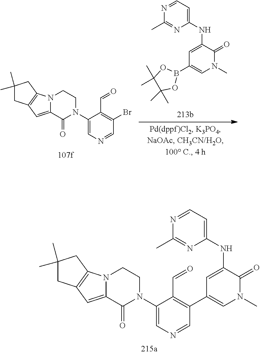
N12C(=CC3=C1CC(C)(C)C3)C(=O)N(C1=CN=CC(C3=CN(C)C(=O)C(NC4=CC=NC(C)=N4)=C3)=C1C=O)CC2.N12C(=CC3=C1CC(C)(C)C3)C(=O)N(C1=CN=CC(Br)=C1C=O)CC2.N1=CC=C(NC2=CC(B3OC(C)(C)C(C)(C)O3)=CN(C)C2=O)N=C1C
